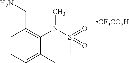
C1=CC=C(C)C(N(S(C)(=O)=O)C)=C1CN.[CF3CO2H]
